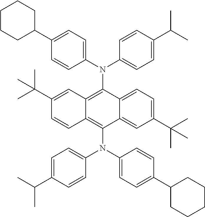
C1(C(C)(C)C)=CC=C2C(=C1)C(N(C1=CC=C(C3CCCCC3)C=C1)C1=CC=C(C(C)C)C=C1)=C1C(=C2N(C2=CC=C(C3CCCCC3)C=C2)C2=CC=C(C(C)C)C=C2)C=C(C(C)(C)C)C=C1
